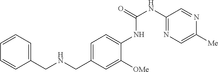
C1=CC=CC=C1CNCC1=CC=C(NC(NC2=NC=C([Me])N=C2)=O)C([OMe])=C1
